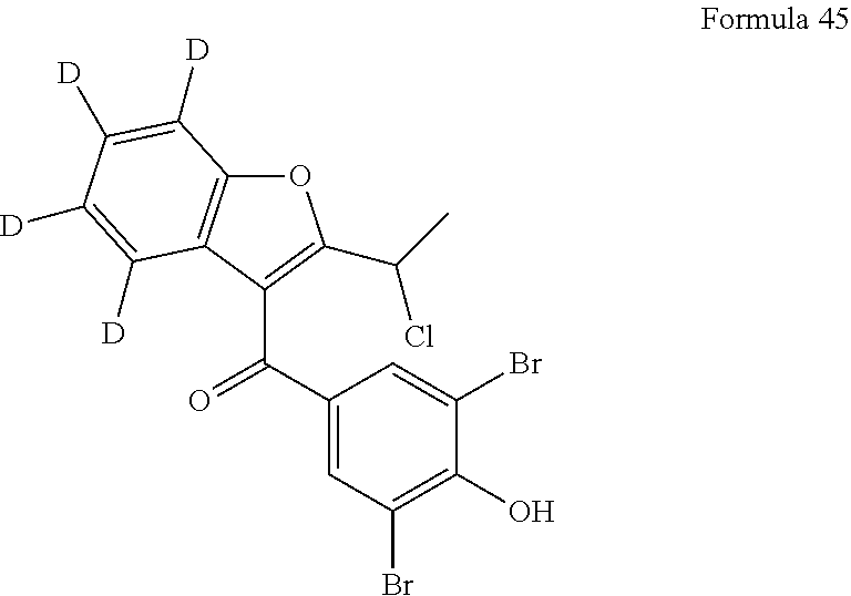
C1(C(C2=C(C(Cl)C)OC3=C2C([D])=C([D])C([D])=C3[D])=O)=CC(Br)=C(O)C(Br)=C1
